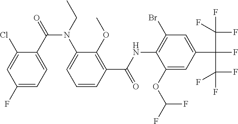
C1(F)=CC=C(C(=O)N(CC)C2=CC=CC(C(NC3=C(Br)C=C(C(F)(C(F)(F)F)C(F)(F)F)C=C3OC(F)F)=O)=C2OC)C(Cl)=C1
